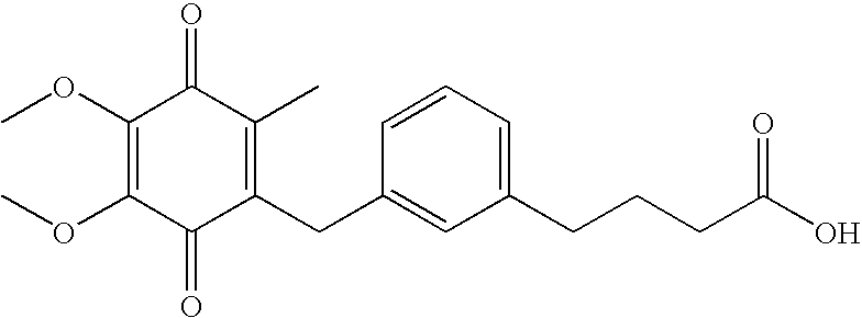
C1(=O)C(CC2=CC(CCCC(O)=O)=CC=C2)=C(C)C(=O)C(OC)=C1OC
